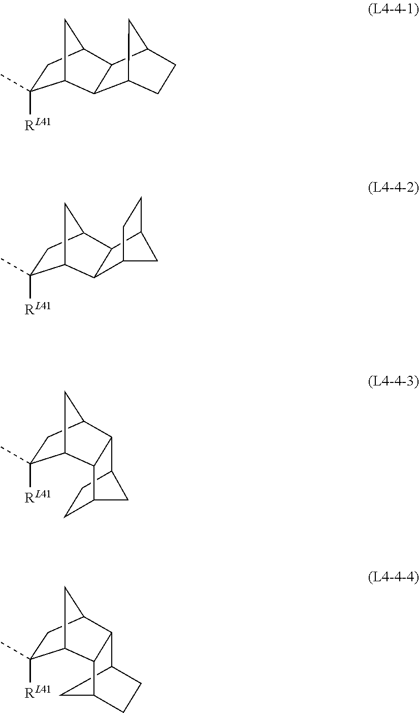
C1([RL41])(C)CC2CC1C1C2C2CCC1C2.C1([RL41])(C)CC2C3C4CC(CC4)C3C1C2.C1([RL41])(C)CC2C3C(C1C2)C1CC3CC1.C1([RL41])(C)CC2C3C4CC(CC4)C3C1C2
